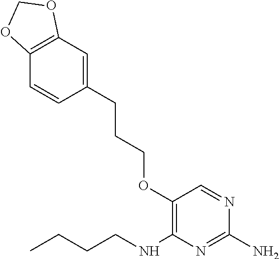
C1(OCCCC2=CC3=C(C=C2)OCO3)=C(NCCCC)N=C(N)N=C1
